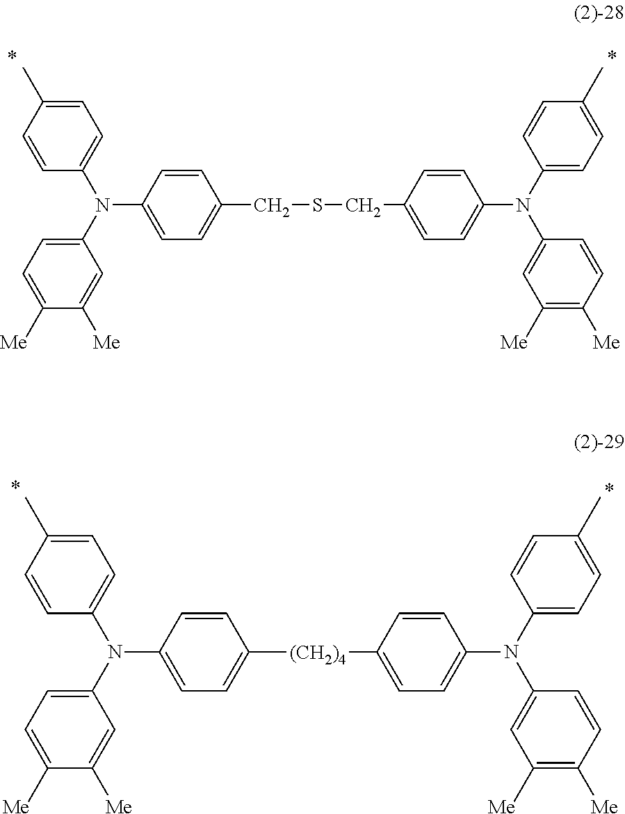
N(C1=CC=C(CSCC2=CC=C(N(C3=CC=C(C)C=C3)C3=CC([Me])=C([Me])C=C3)C=C2)C=C1)(C1=CC=C([Me])C([Me])=C1)C1=CC=C(C)C=C1.N(C1=CC=C([(CH2)4]C2=CC=C(N(C3=CC=C(C)C=C3)C3=CC([Me])=C([Me])C=C3)C=C2)C=C1)(C1=CC=C([Me])C([Me])=C1)C1=CC=C(C)C=C1
